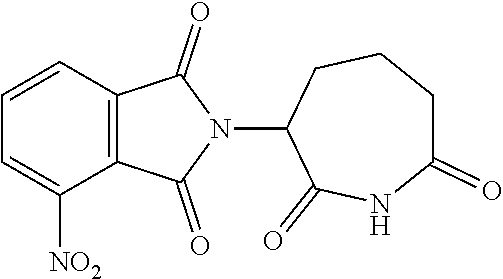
N1(C2CCCC(=O)NC2=O)C(=O)C2=C(C1=O)C([NO2])=CC=C2
